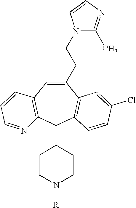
C1(CCN2C(C)=NC=C2)=CC2=C(C(C3CCN([R])CC3)C3=C1C=C(Cl)C=C3)N=CC=C2
